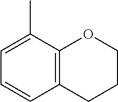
C1COC2=C(C1)C=CC=C2C
